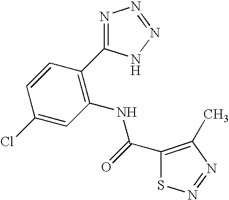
C1=CC(C2=NN=NN2)=C(NC(C2=C(C)N=NS2)=O)C=C1Cl
